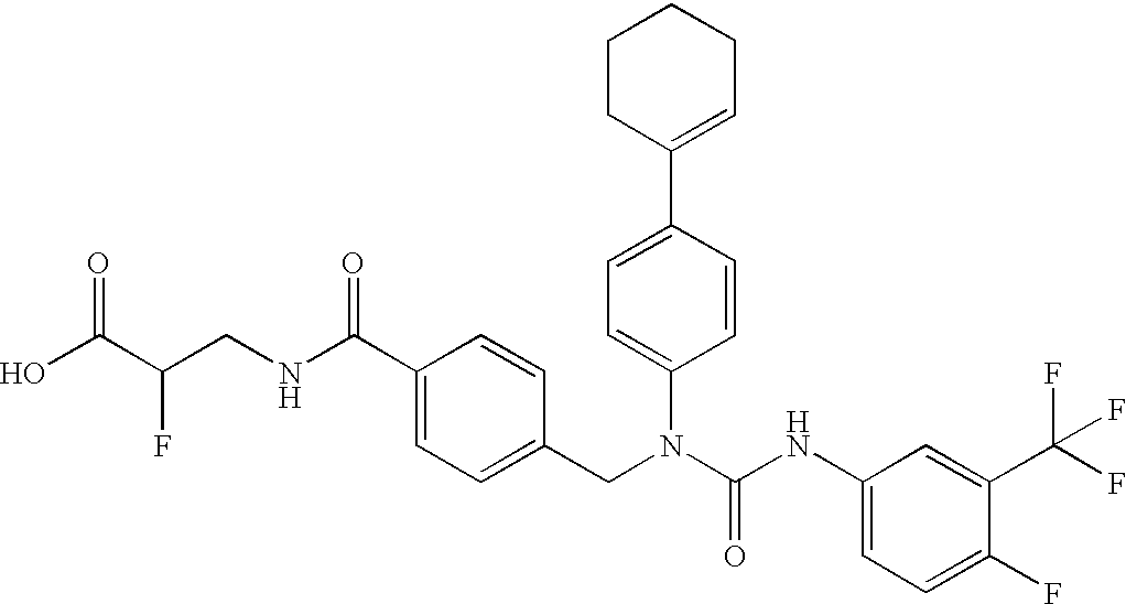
OC(C(CNC(C1=CC=C(CN(C(NC2=CC=C(F)C(C(F)(F)F)=C2)=O)C2=CC=C(C3=CCCCC3)C=C2)C=C1)=O)F)=O
